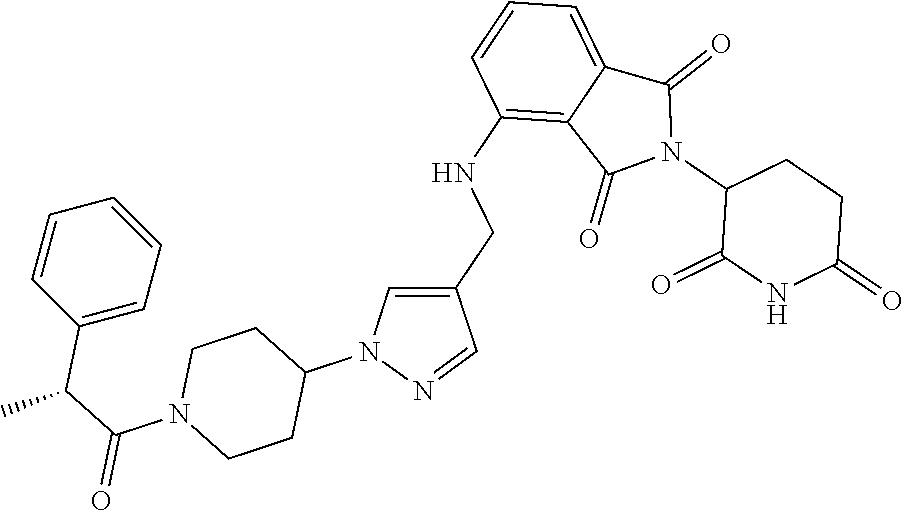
C1(NCC2=CN(C3CCN(C(=O)C(C4=CC=CC=C4)C)CC3)N=C2)=C2C(=CC=C1)C(=O)N(C1C(=O)NC(=O)CC1)C2=O
